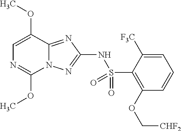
N12C(=NC(NS(C3=C(OC[CHF2])C=CC=C3[F3C])(=O)=O)=N1)C(OC)=CN=C2OC
